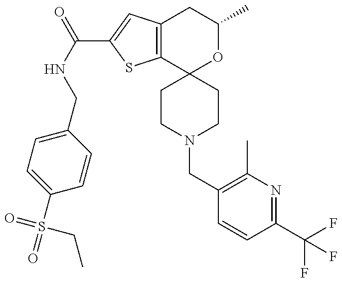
C(C1=CC2=C(S1)C1(OC(C)C2)CCN(CC2=C(C)N=C(C(F)(F)F)C=C2)CC1)(NCC1=CC=C(S(=O)(=O)CC)C=C1)=O
